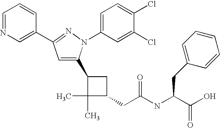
C1(C2=CC(C3=CN=CC=C3)=NN2C2=CC=C(Cl)C(Cl)=C2)C(C)(C)C(CC(=O)NC(CC2=CC=CC=C2)C(O)=O)C1
